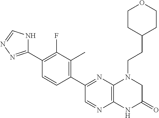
C1(C2=NC3=C(N=C2)NC(=O)CN3CCC2CCOCC2)=C(C)C(F)=C(C2=NN=CN2)C=C1
